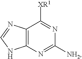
C12=C(N=C([NH2])N=C1[XR1])NC=N2
